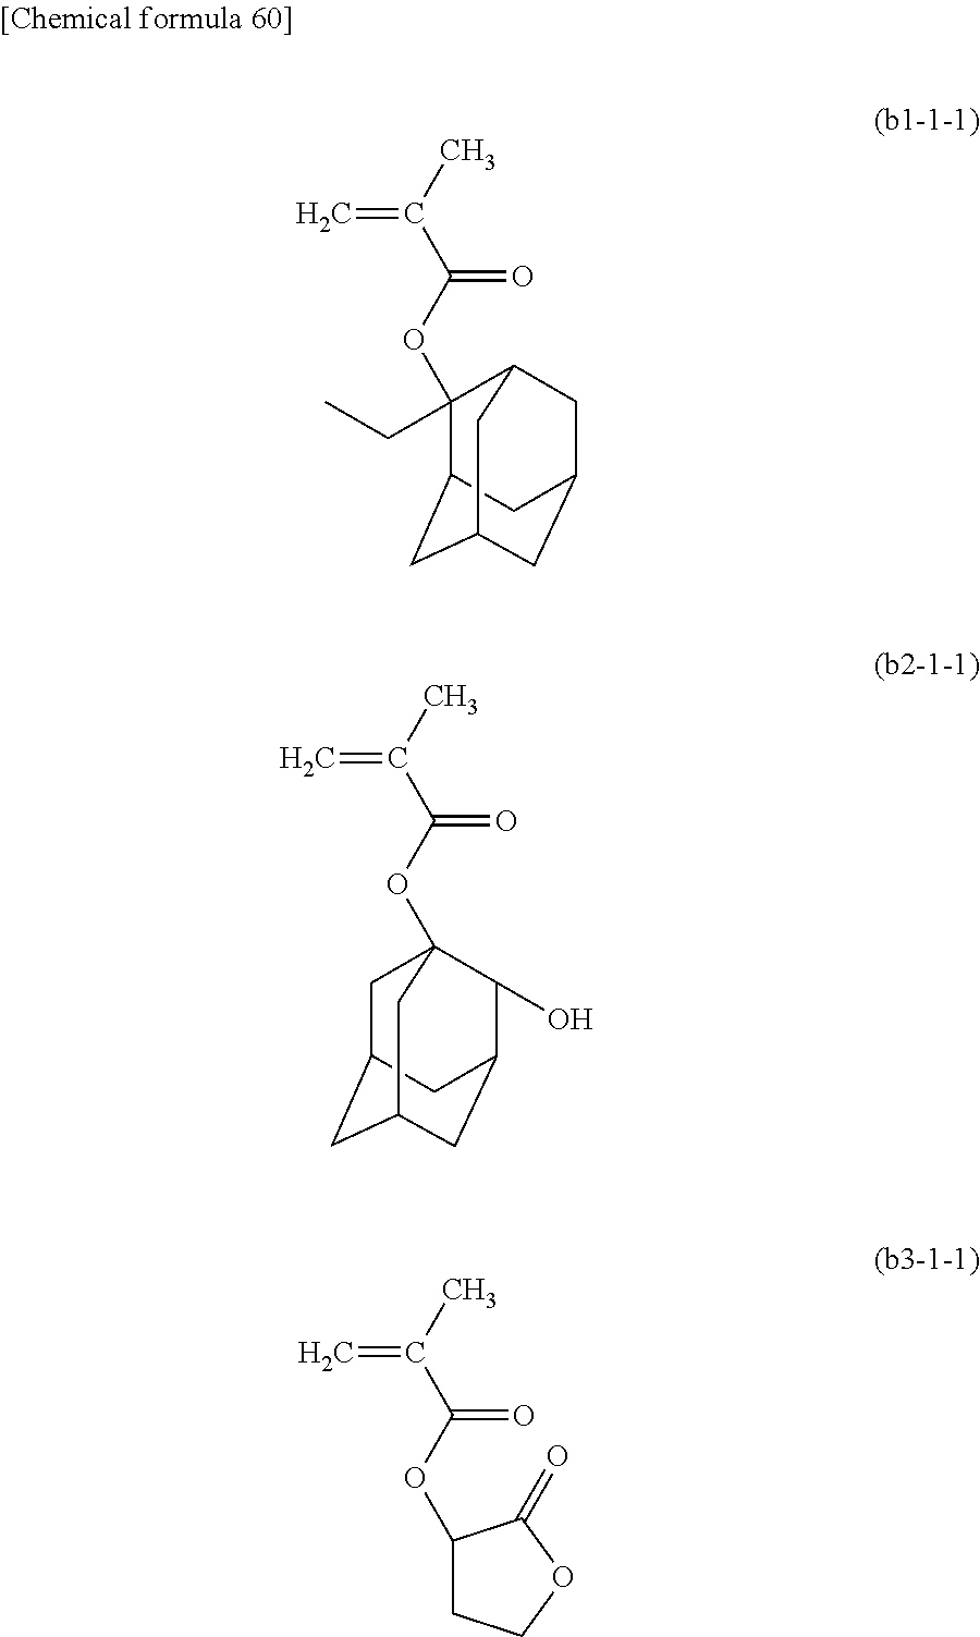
C1(CC)(OC(C(C)=C)=O)C2CC3CC(CC1C3)C2.C1C2CC3CC(C(O)C1(OC(C(C)=C)=O)C3)C2.CC(=C)C(OC1CCOC1=O)=O
